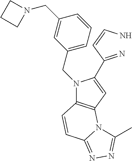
C1(CN2C3=C(C=C2C(=N)C=CN)N2C(=NN=C2C)C=C3)=CC=CC(CN2CCC2)=C1
